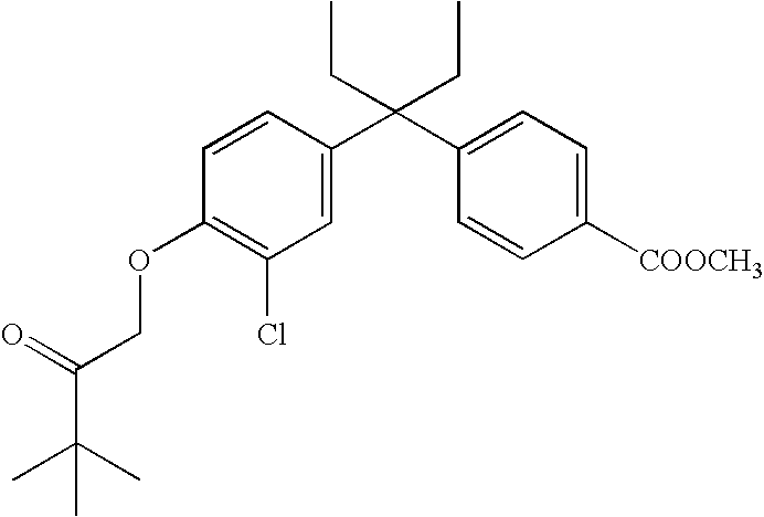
C1=C(C(C2=CC=C([COOCH3])C=C2)(CC)CC)C=CC(OCC(C(C)(C)C)=O)=C1Cl
